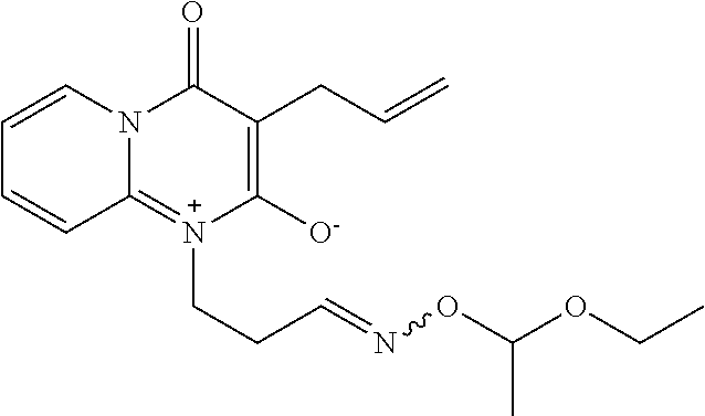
C=CCC1=C([O-])[N+](CCC=NOC(OCC)C)=C2N(C=CC=C2)C1=O
